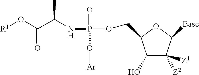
[R1]OC(C(NP(OCC1C(O)C([Z2])([Z1])C([Base])O1)(=O)O[Ar])C)=O
